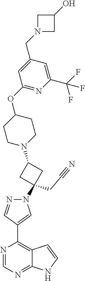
C1(C2=C3C(=NC=N2)NC=C3)=CN(C2(CC#N)CC(N3CCC(OC4=NC(C(F)(F)F)=CC(CN5CC(O)C5)=C4)CC3)C2)N=C1
